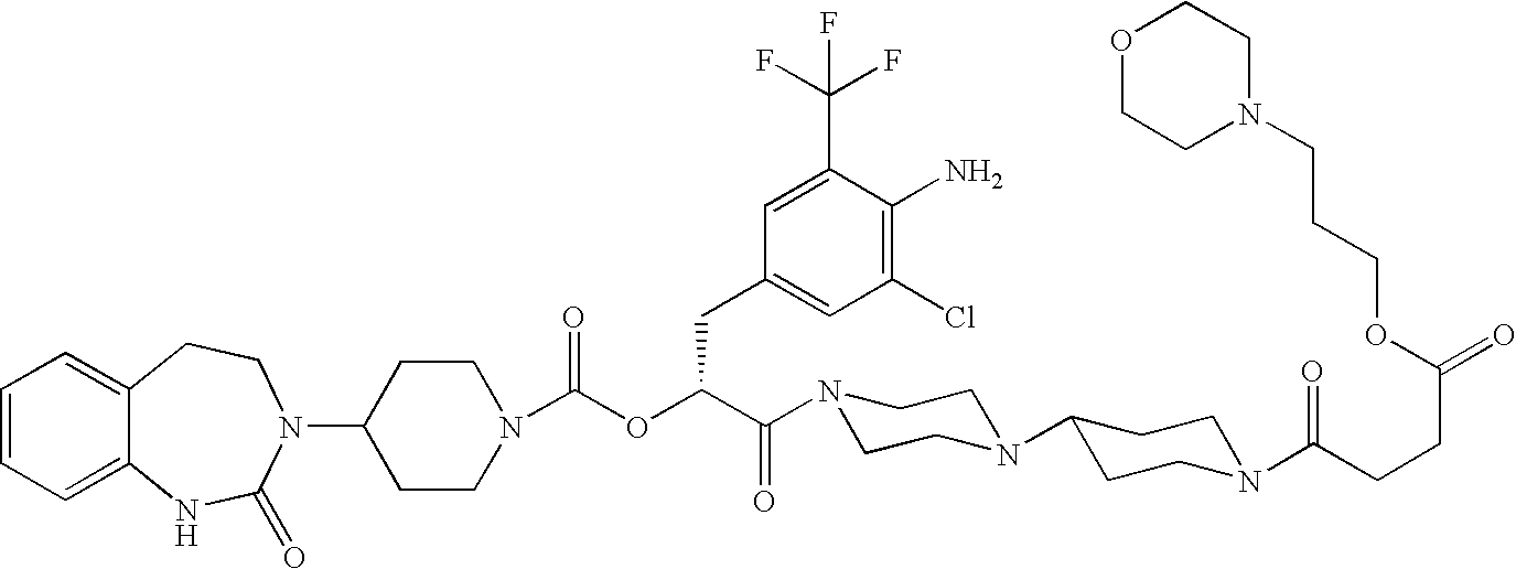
C1=CC=C2C(=C1)CCN(C1CCN(C(OC(C(N3CCN(C4CCN(C(CCC(=O)OCCCN5CCOCC5)=O)CC4)CC3)=O)CC3=CC(Cl)=C(N)C(C(F)(F)F)=C3)=O)CC1)C(=O)N2
